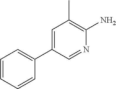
C1(C2=CC=CC=C2)=CC(C)=C(N)N=C1
